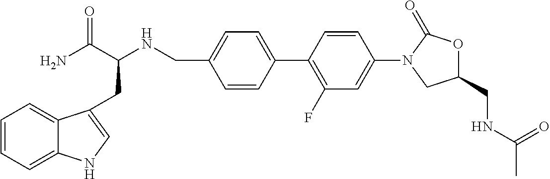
C1(CNC(=O)C)OC(=O)N(C2=CC(F)=C(C3=CC=C(CNC(C(N)=O)CC4=CNC5=CC=CC=C54)C=C3)C=C2)C1
